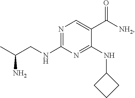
N1=C(NCC(C)N)N=C(NC2CCC2)C(C([NH2])=O)=C1
